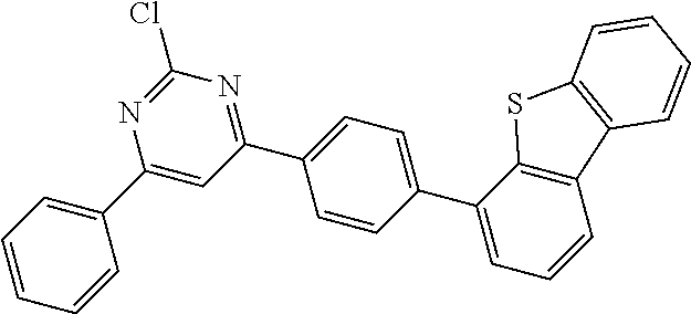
C1=C(C2=CC=CC3=C2SC2=C3C=CC=C2)C=CC(C2=NC(Cl)=NC(C3=CC=CC=C3)=C2)=C1
